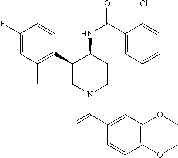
C1(F)=CC(C)=C(C2CN(C(C3=CC(OC)=C(OC)C=C3)=O)CCC2NC(=O)C2=CC=CC=C2Cl)C=C1
